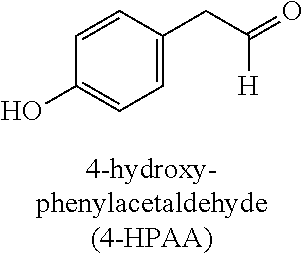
C1=CC(CC(=O)[H])=CC=C1O
